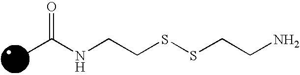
O=C(NCCSSCCN)C
